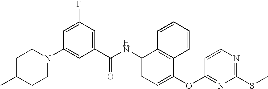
N1(C2=CC(C(NC3=CC=C(OC4=NC(SC)=NC=C4)C4=C3C=CC=C4)=O)=CC(F)=C2)CCC(C)CC1
